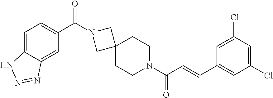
C1=C2C(=CC(C(N3CC4(C3)CCN(C(C=CC3=CC(Cl)=CC(Cl)=C3)=O)CC4)=O)=C1)N=NN2
